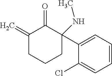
C1(=C)CCCC(NC)(C2=CC=CC=C2Cl)C1=O
